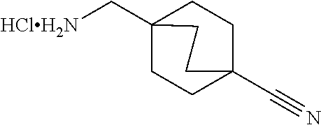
C1CC2(C[HClH2N])CCC1(C#N)CC2
